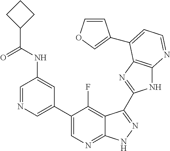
C1=NC=C(C2=CN=C3C(=C2F)C(C2=NC4=C(N2)N=CC=C4C2=COC=C2)=NN3)C=C1NC(C1CCC1)=O
